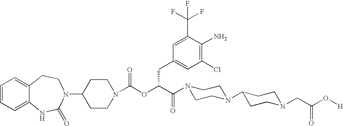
C1=CC=C2C(=C1)CCN(C1CCN(C(OC(C(N3CCN(C4CCN(CC(O[H])=O)CC4)CC3)=O)CC3=CC(Cl)=C(N)C(C(F)(F)F)=C3)=O)CC1)C(=O)N2
